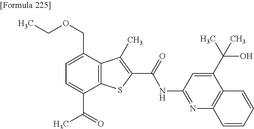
C1=C(C(=O)C)C2=C(C(COCC)=C1)C(C)=C(C(=O)NC1=NC3=C(C(C(C)(O)C)=C1)C=CC=C3)S2
